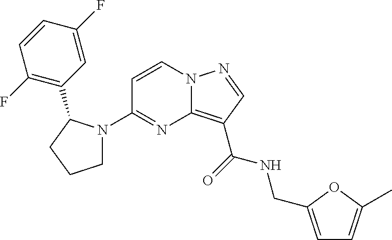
C12=C(C(=O)NCC3=CC=C(C)O3)C=NN1C=CC(N1CCCC1C1=C(F)C=CC(F)=C1)=N2
